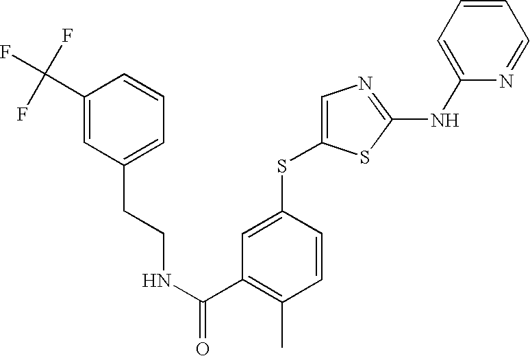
C1=C(SC2=CC(C(NCCC3=CC=CC(C(F)(F)F)=C3)=O)=C(C)C=C2)SC(NC2=CC=CC=N2)=N1
